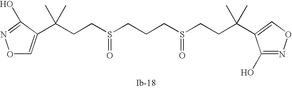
C(CS(CCCS(CCC(C)(C)C1=CON=C1O)=O)=O)C(C)(C)C1=CON=C1O
